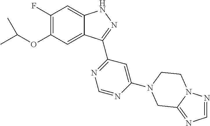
C1(F)=C(OC(C)C)C=C2C(=C1)NN=C2C1=NC=NC(N2CCN3N=CN=C3C2)=C1
